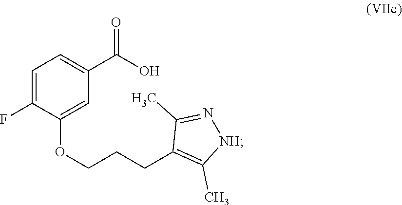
C1=C(F)C(OCCCC2=C(C)[NH]N=C2C)=CC(C(=O)O)=C1
